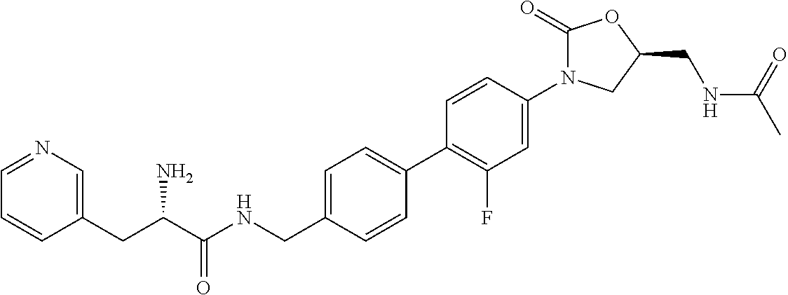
C1(CC(C(=O)NCC2=CC=C(C3=C(F)C=C(N4C(=O)OC(CNC(C)=O)C4)C=C3)C=C2)N)=CN=CC=C1
